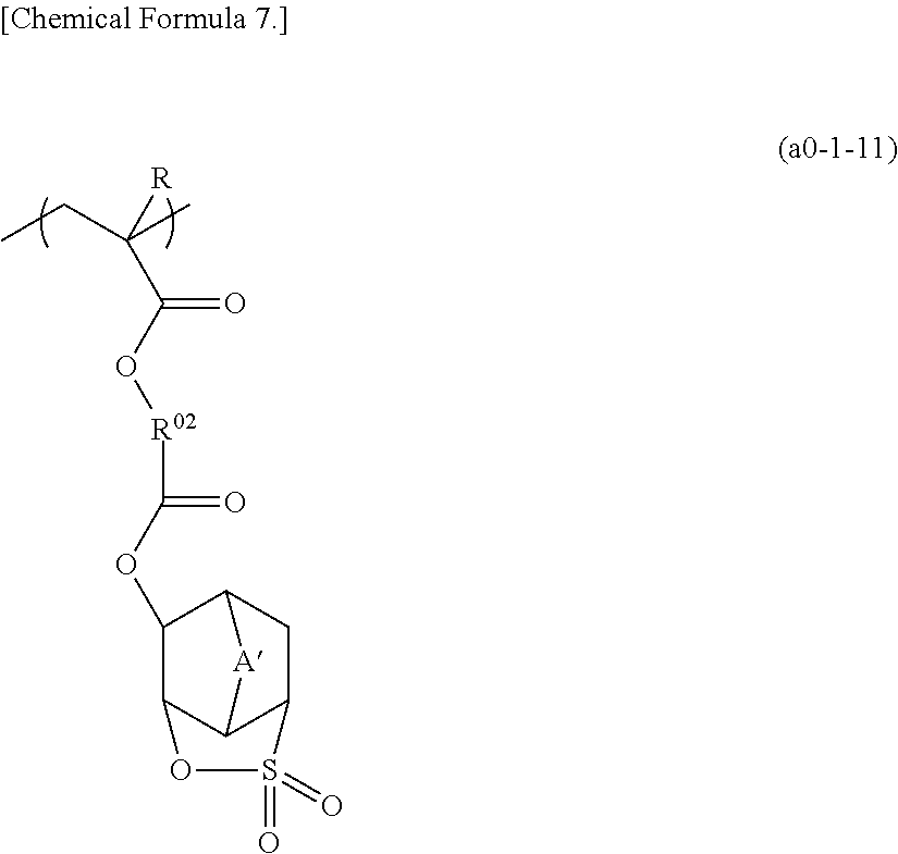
C1(OC([R02]OC(C([R])(C)CC)=O)=O)C2C3C(CC1[A]3)S(=O)(=O)O2
